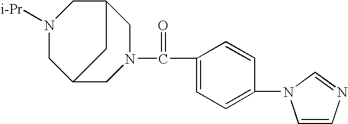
N1([i-Pr])CC2CN(C(C3=CC=C(N4C=CN=C4)C=C3)=O)CC(C1)C2
